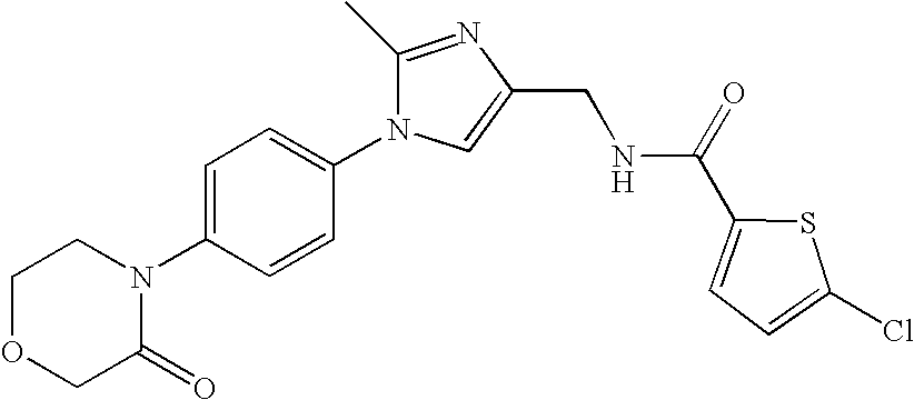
C1OCC(=O)N(C2=CC=C(N3C(C)=NC(CNC(C4=CC=C(Cl)S4)=O)=C3)C=C2)C1
